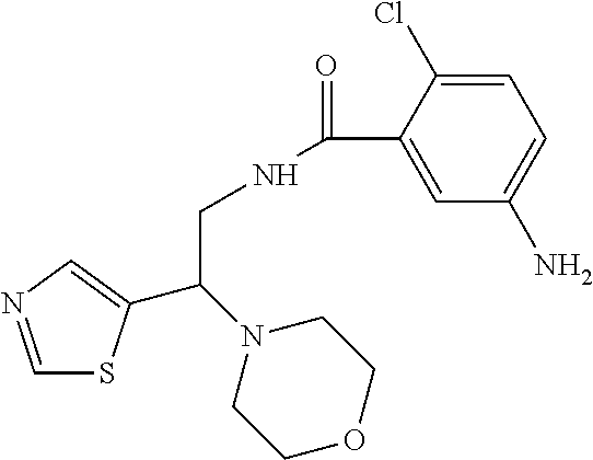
C1=NC=C(C(N2CCOCC2)CNC(=O)C2=CC(N)=CC=C2Cl)S1
